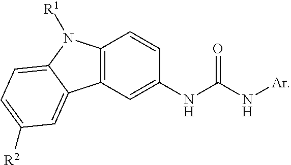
C12=C(C=C(NC(N[Ar])=O)C=C1)C1=CC([R2])=CC=C1N2[R1]
